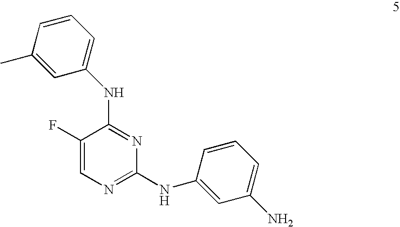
N(C1=NC(NC2=CC(N)=CC=C2)=NC=C1F)C1=CC=CC(C)=C1
